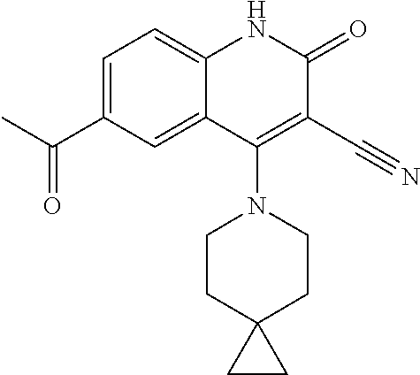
C1=C(C(C)=O)C=C2C(=C1)NC(=O)C(C#N)=C2N1CCC2(CC1)CC2
